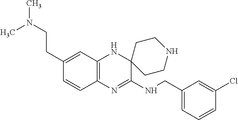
C12=C(N=C(NCC3=CC=CC(Cl)=C3)C3(N1)CCNCC3)C=CC(CCN(C)C)=C2
